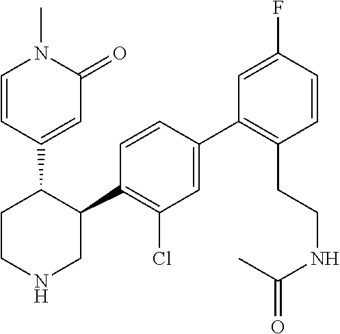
C1=CC(C2CCNCC2C2=C(Cl)C=C(C3=C(CCNC(C)=O)C=CC(F)=C3)C=C2)=CC(=O)N1C
